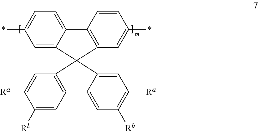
C1=C2C(=CC=C1*)C1=C(C=C(*)C=C1)C21C2=C(C=C([Rb])C([Ra])=C2)C2=CC([Rb])=C([Ra])C=C21
